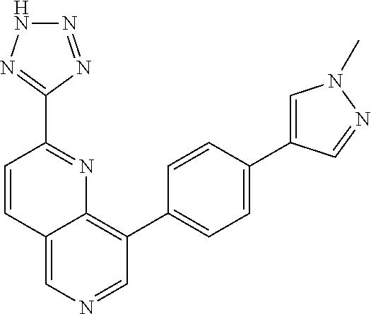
C12=CN=CC(C3=CC=C(C4=CN(C)N=C4)C=C3)=C1N=C(C1=NNN=N1)C=C2
